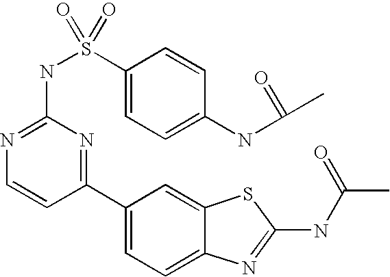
C1(C2=NC(NS(C3=CC=C(NC(C)=O)C=C3)(=O)=O)=NC=C2)=CC=C2C(=C1)SC(NC(C)=O)=N2
